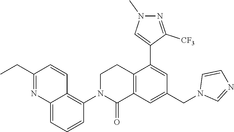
C1N(C2=C3C(=CC=C2)N=C(CC)C=C3)C(=O)C2=C(C1)C(C1=CN(C)N=C1[CF3])=CC(CN1C=NC=C1)=C2
